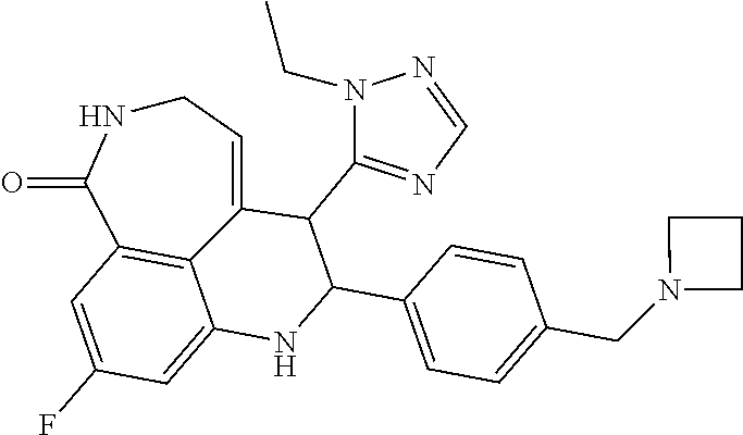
C1NC(=O)C2=C3C(=CC(F)=C2)NC(C2=CC=C(CN4CCC4)C=C2)C(C2=NC=NN2CC)C3=C1
